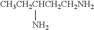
[CH3CH2CHCH2CH2NH2]N
